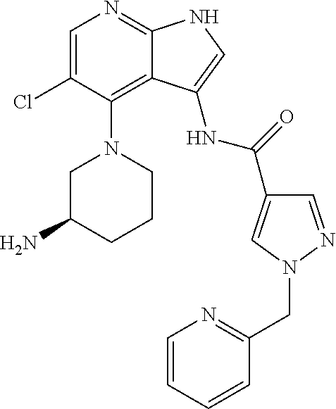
C1=C(Cl)C(N2CC(N)CCC2)=C2C(=N1)NC=C2NC(=O)C1=CN(CC2=NC=CC=C2)N=C1
